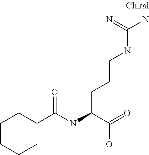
C1CCCC(C(NC(C(=O)O)CCCNC(N)=N)=O)C1
